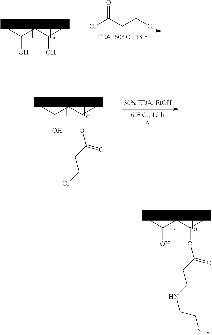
CC(CC(C)OC(=O)CCNCCN)O.CC(CC(C)O)O.ClC(CCCl)=O.CC(CC(C)OC(=O)CCCl)O
